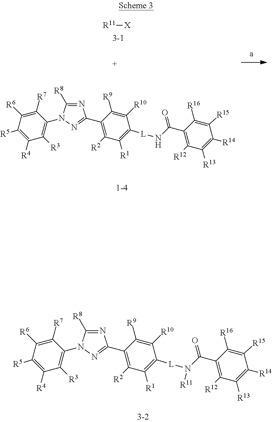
N1=C([R8])N(C2=C([R3])C([R4])=C([R5])C([R6])=C2[R7])N=C1C1=C([R2])C([R1])=C([L]NC(C2=C([R12])C([R13])=C([R14])C([R15])=C2[R16])=O)C([R10])=C1[R9].[R11][X].N1=C([R8])N(C2=C([R3])C([R4])=C([R5])C([R6])=C2[R7])N=C1C1=C([R2])C([R1])=C([L]N(C(C2=C([R12])C([R13])=C([R14])C([R15])=C2[R16])=O)[R11])C([R10])=C1[R9]
